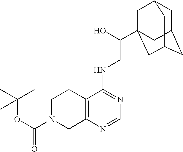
C1N(C(OC(C)(C)C)=O)CC2=C(C1)C(NCC(O)C13CC4CC(CC(C1)C4)C3)=NC=N2
